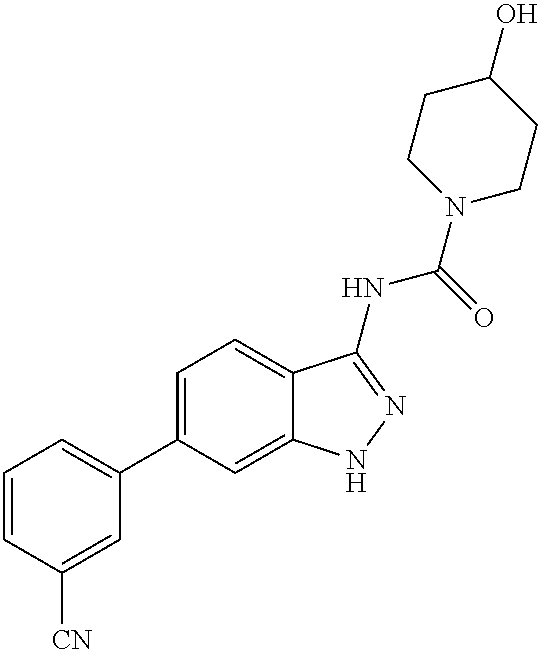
C1=CC([CN])=CC(C2=CC=C3C(=C2)NN=C3NC(N2CCC(O)CC2)=O)=C1
